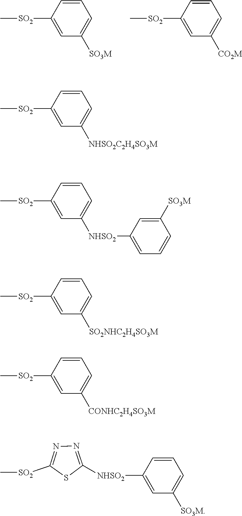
C1([SO2]C)=CC([SO3M])=CC=C1.C1([SO2]C)=CC([CO2M])=CC=C1.C1([SO2]C)=CC([NHSO2C2H4SO3M])=CC=C1.C1([SO2]C)=CC([NHSO2]C2=CC=CC([SO3M])=C2)=CC=C1.C1([SO2]C)=CC([SO2NHC2H4SO3M])=CC=C1.C1([SO2]C)=CC([CONHC2H4SO3M])=CC=C1.C1([NHSO2]C2=NN=C([SO2]C)S2)=CC([SO3M])=CC=C1
